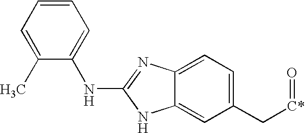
C1(C)=CC=CC=C1NC1=NC2=CC=C(C[C*]=O)C=C2N1
